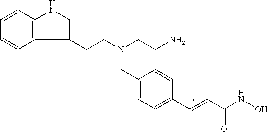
C1=C(CN(CCC2=CNC3=C2C=CC=C3)CCN)C=CC(C=CC(NO)=O)=C1
